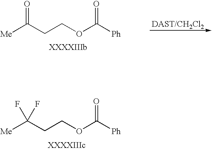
[Me]C(CCOC([Ph])=O)=O.[Me]C(CCOC([Ph])=O)(F)F
